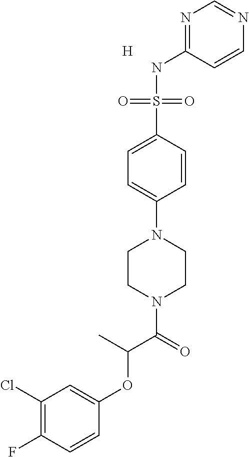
N1=C(NS(C2=CC=C(N3CCN(C(=O)C(C)OC4=CC(Cl)=C(F)C=C4)CC3)C=C2)(=O)=O)C=CN=C1.[H]
